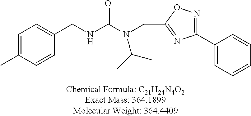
C1=C(C)C=CC(CNC(N(CC2=NC(C3=CC=CC=C3)=NO2)C(C)C)=O)=C1
